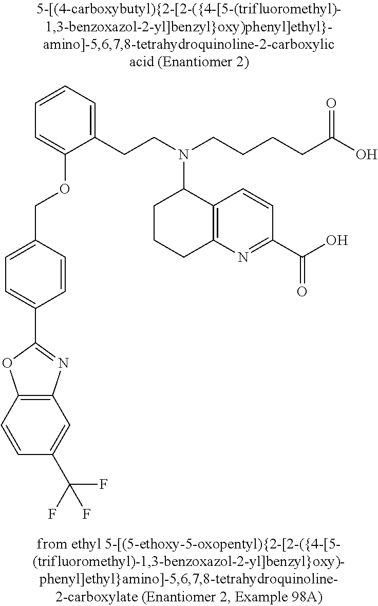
C1(C2=CC=C(COC3=CC=CC=C3CCN(CCCCC(O)=O)C3CCCC4=C3C=CC(C(=O)O)=N4)C=C2)=NC2=C(O1)C=CC(C(F)(F)F)=C2
